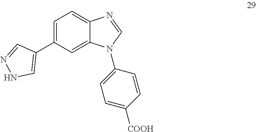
C1=C(C2=CNN=C2)C=C2C(=C1)N=CN2C1=CC=C([COOH])C=C1
